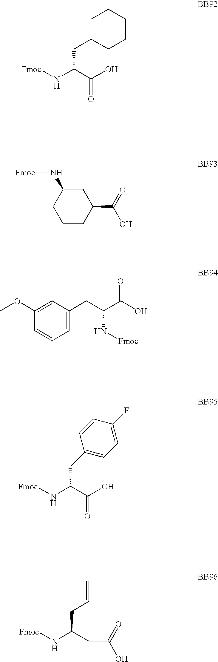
[Fmoc]NC(C(O)=O)CC1CCCCC1.C1CC(C(=O)O)CC(N[Fmoc])C1.C1=C(CC(C(O)=O)N[Fmoc])C=C(OC)C=C1.[Fmoc]NC(C(O)=O)CC1=CC=C(F)C=C1.[Fmoc]NC(CC(=O)O)CC=C
